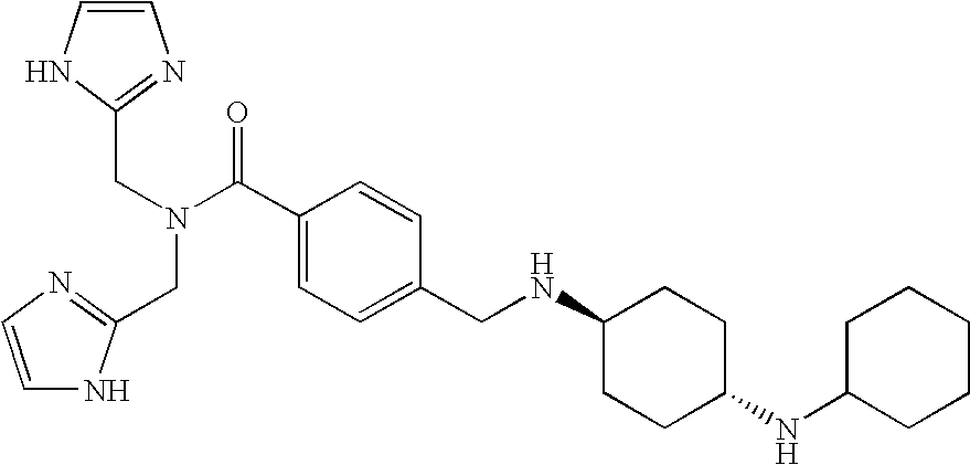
C1=CNC(CN(C(C2=CC=C(CNC3CCC(NC4CCCCC4)CC3)C=C2)=O)CC2=NC=CN2)=N1
